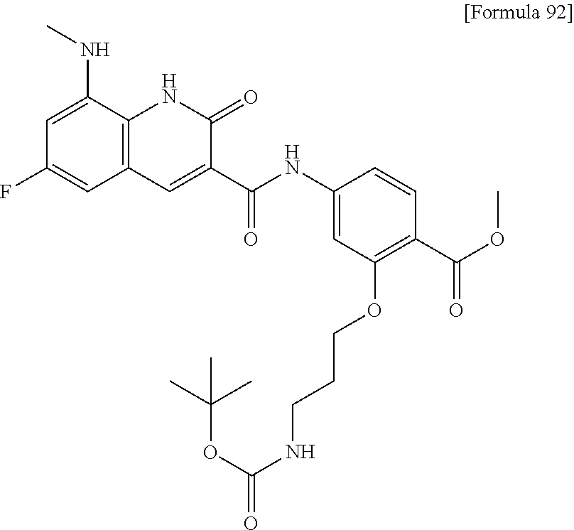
C1=C(NC)C2=C(C=C1F)C=C(C(NC1=CC(OCCCNC(=O)OC(C)(C)C)=C(C(=O)OC)C=C1)=O)C(=O)N2
